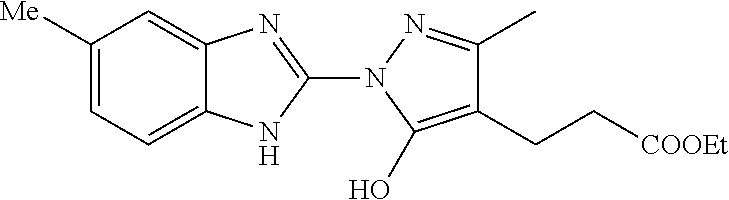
C1([Me])=CC=C2C(=C1)N=C(N1C(O)=C(CC[COOEt])C(C)=N1)N2
